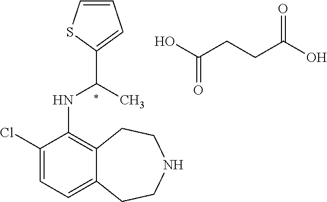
OC(CCC(O)=O)=O.C1(Cl)=CC=C2C(=C1NC(C1=CC=CS1)C)CCNCC2
